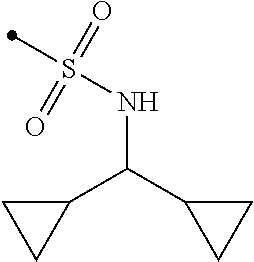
S(NC(C1CC1)C1CC1)(=O)(=O)C
